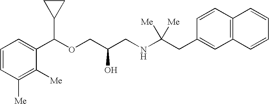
C1(C(OCC(CNC(CC2=CC3=C(C=C2)C=CC=C3)([Me])[Me])O)C2CC2)=CC=CC([Me])=C1[Me]
